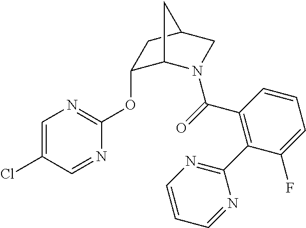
C1=C(Cl)C=NC(OC2C3N(C(=O)C4=C(C5=NC=CC=N5)C(F)=CC=C4)CC(C2)C3)=N1
